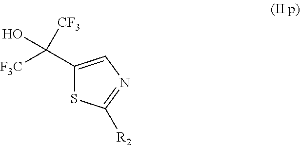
C1(C([F3C])(O)[CF3])=CN=C([R2])S1
